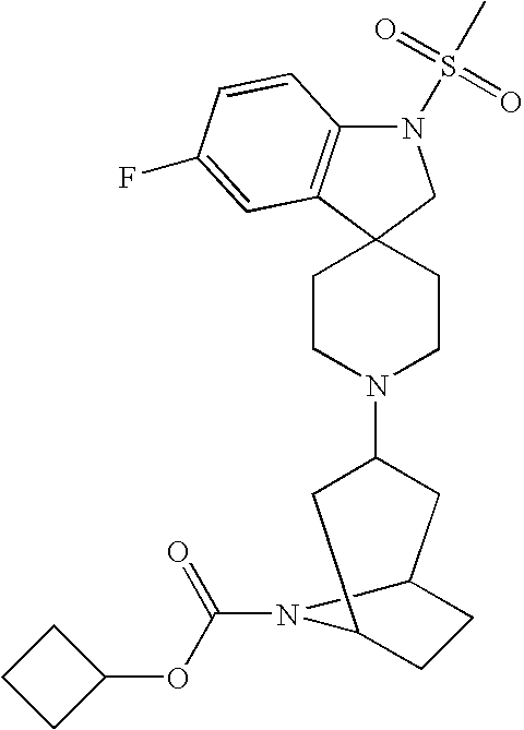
N1(S(C)(=O)=O)C2=C(C3(C1)CCN(C1CC4CCC(C1)N4C(=O)OC1CCC1)CC3)C=C(F)C=C2
